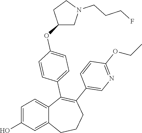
C1=C(O)C=C2C(=C1)C(C1=CC=C(OC3CN(CCCF)CC3)C=C1)=C(C1=CN=C(OCC)C=C1)CCC2
